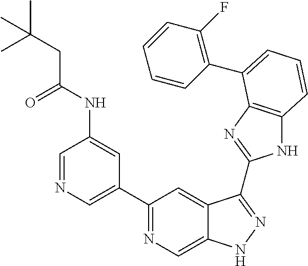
C1=NC=C(C2=NC=C3C(=C2)C(C2=NC4=C(N2)C=CC=C4C2=C(F)C=CC=C2)=NN3)C=C1NC(CC(C)(C)C)=O
